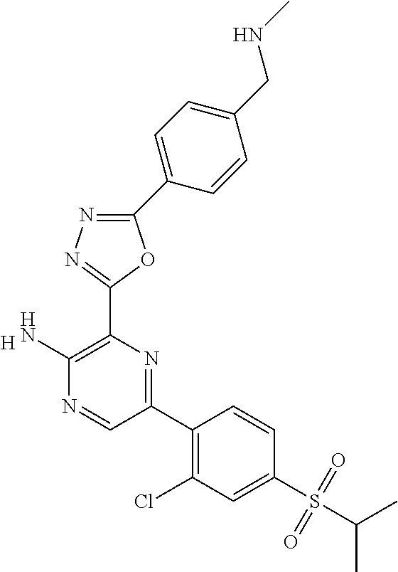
[H].C1(N)=C(C2=NN=C(C3=CC=C(CNC)C=C3)O2)N=C(C2=C(Cl)C=C(S(C(C)C)(=O)=O)C=C2)C=N1
